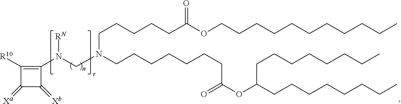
C1(N(CN(CCCCCCCC(OC(CCCCCCCC)CCCCCCCC)=O)CCCCCC(OCCCCCCCCCCC)=O)[RN])=C([R10])C(=[Xa])C1=[Xb]
